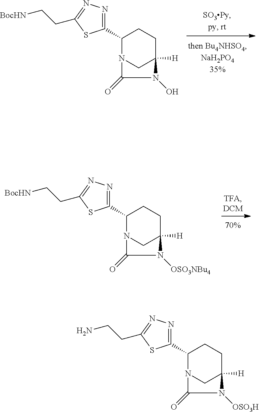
C1(C2=NN=C(CC[BocHN])S2)N2CC([H])(CC1)N(O)C2=O.C1(C2=NN=C(CC[BocHN])S2)N2CC([H])(CC1)N([OSO3NBu4])C2=O.C1(C2=NN=C(CCN)S2)N2CC([H])(CC1)N([OSO3H])C2=O
